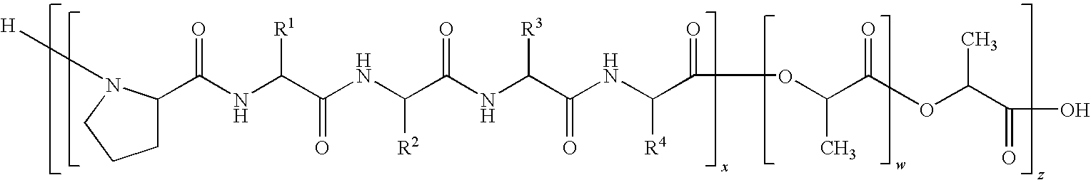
C(C(NC(C(NC(C(NC(C(=O)OC(C(OC(C(O)=O)C)=O)C)[R4])=O)[R3])=O)[R2])=O)([R1])NC(C1CCCN1[H])=O
